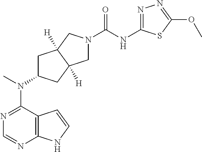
C12=C(N=CN=C1N(C)C1CC3([H])C([H])(C1)CN(C(=O)NC1=NN=C(OC)S1)C3)NC=C2
